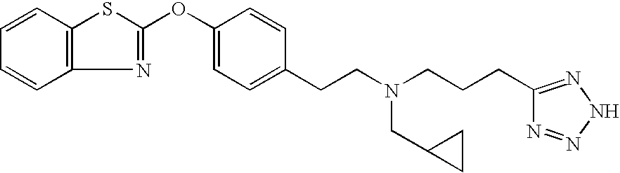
C1=CC2=C(C=C1)N=C(OC1=CC=C(CCN(CCCC3=NNN=N3)CC3CC3)C=C1)S2
